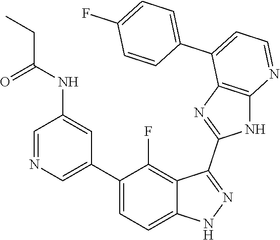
C1=NC=C(C2=CC=C3C(=C2F)C(C2=NC4=C(N2)N=CC=C4C2=CC=C(F)C=C2)=NN3)C=C1NC(=O)CC
